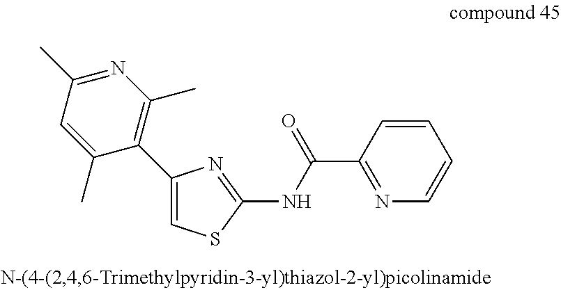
C1=C(C2=C(C)N=C(C)C=C2C)N=C(NC(C2=NC=CC=C2)=O)S1
